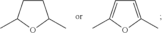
C1=C(C)OC(C)=C1.C1CC(C)OC1C
